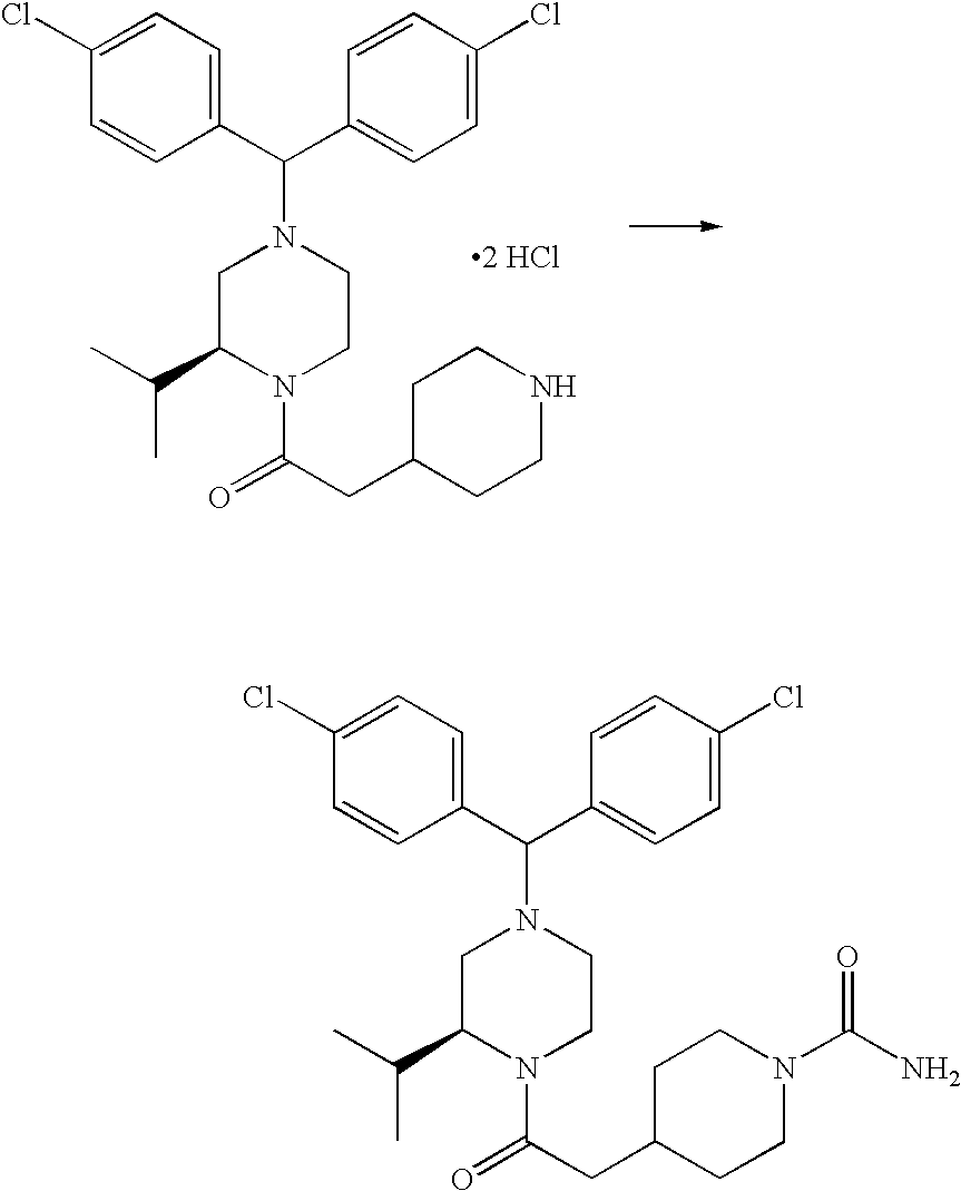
C1=C(Cl)C=CC(C(C2=CC=C(Cl)C=C2)N2CC(C(C)C)N(C(CC3CCNCC3)=O)CC2)=C1.[2 HCl].C1=C(Cl)C=CC(C(C2=CC=C(Cl)C=C2)N2CC(C(C)C)N(C(CC3CCN(C(N)=O)CC3)=O)CC2)=C1
